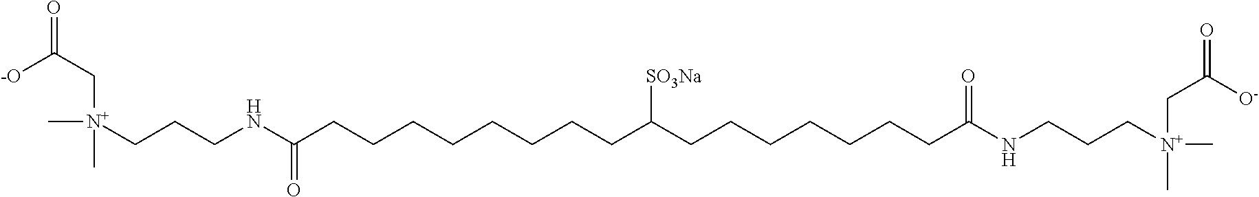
C(CCNC(CCCCCCCCC(CCCCCCCC(NCCC[N+](C)(C)CC([O-])=O)=O)[SO3Na])=O)[N+](C)(C)CC([-O])=O
